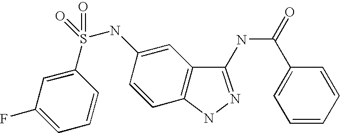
C1(S(NC2=CC3=C(C=C2)NN=C3NC(C2=CC=CC=C2)=O)(=O)=O)=CC(F)=CC=C1
